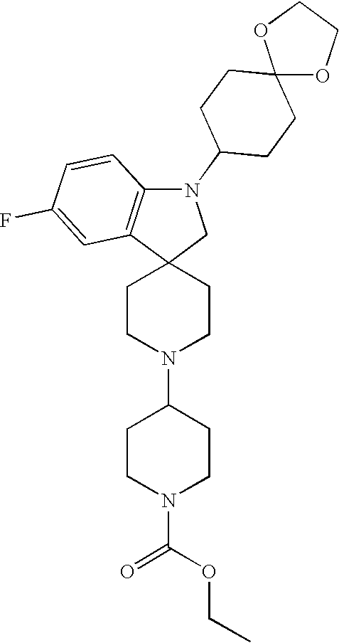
C1CN(C2CCN(C(OCC)=O)CC2)CCC12CN(C1CCC3(CC1)OCCO3)C1=C2C=C(F)C=C1
